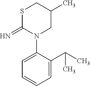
N1(C2=CC=CC=C2C(C)C)CC(C)CSC1=N
